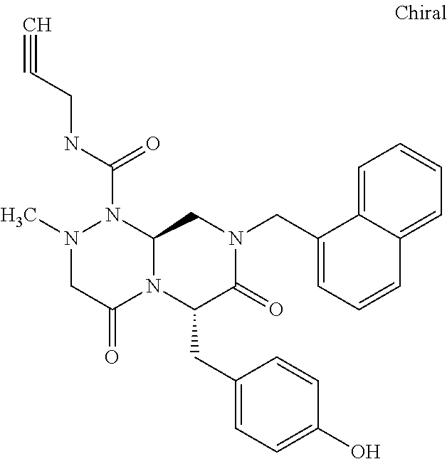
N1(C)CC(=O)N2C(N1C(NCC#C)=O)CN(CC1=CC=CC3=CC=CC=C13)C(=O)C2CC1=CC=C(O)C=C1
